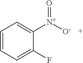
C1=CC=C(F)C([N+]([O-])=O)=C1
